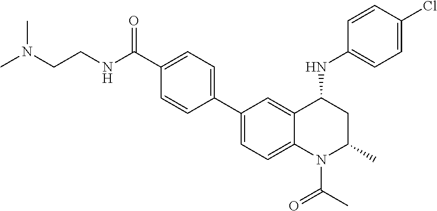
C(C1=CC=C(C2=CC=C3C(=C2)C(NC2=CC=C(Cl)C=C2)CC(C)N3C(C)=O)C=C1)(=O)NCCN(C)C
